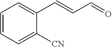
C1=CC=C([CN])C(C=CC=O)=C1
